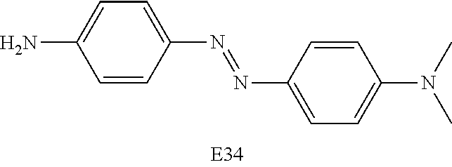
C1=C(N=NC2=CC=C(N(C)C)C=C2)C=CC(N)=C1
